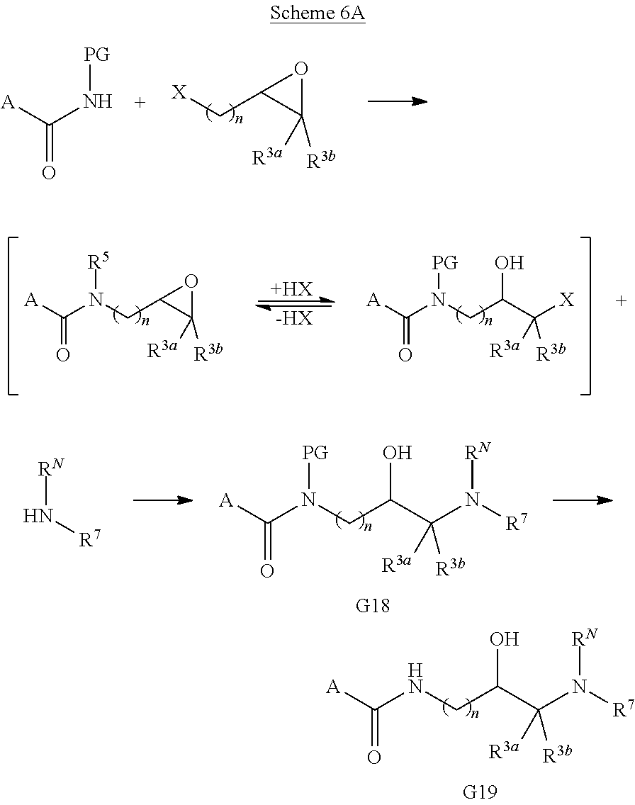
C([X])C1C([R3b])([R3a])O1.[A]C(N[PG])=O.C(N(C([A])=O)[R5])C1C([R3b])([R3a])O1.[+HX].[-HX].C(N(C([A])=O)[PG])C(O)C([X])([R3a])[R3b].C(N(C([A])=O)[PG])C(O)C(N([R7])[RN])([R3a])[R3b].[RN]N[R7].C(NC([A])=O)C(O)C(N([R7])[RN])([R3a])[R3b]
